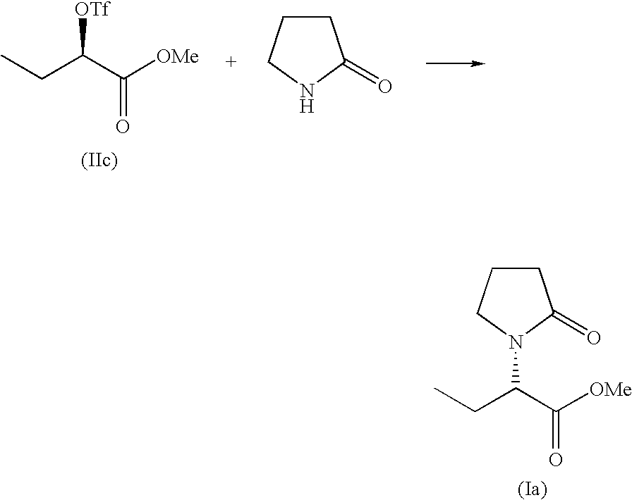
C1CCN(C(C([OMe])=O)CC)C1=O.C(C([OMe])=O)(CC)[OTf].C1CCNC1=O
